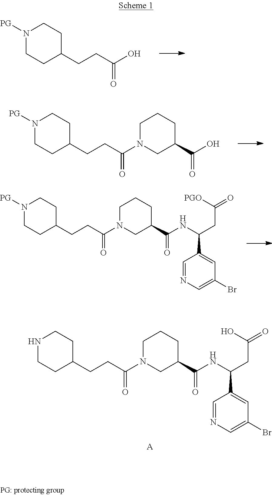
N1([PG])CCC(CCC(O)=O)CC1.N1([PG])CCC(CCC(N2CC(C(O)=O)CCC2)=O)CC1.N1([PG])CCC(CCC(N2CC(C(NC(CC(=O)[PGO])C3=CC(Br)=CN=C3)=O)CCC2)=O)CC1.N1CCC(CCC(N2CC(C(NC(CC(=O)O)C3=CC(Br)=CN=C3)=O)CCC2)=O)CC1.[A]
